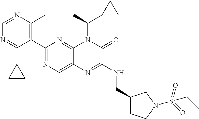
C1(C2=NC=C3C(=N2)N(C(C2CC2)C)C(=O)C(NCC2CCN(S(=O)(=O)CC)C2)=N3)=C(C)N=CN=C1C1CC1
